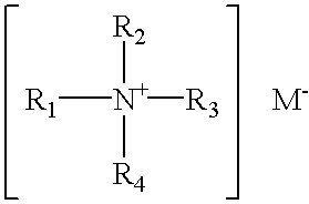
[R1][N+]([R3])([R2])[R4].[M-]
